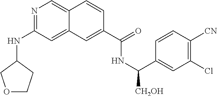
N1=C(NC2COCC2)C=C2C(=C1)C=CC(C(=O)NC(C1=CC(Cl)=C([CN])C=C1)[CH2OH])=C2
